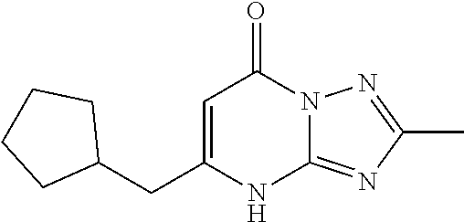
C1(CC2CCCC2)=CC(=O)N2C(=NC(C)=N2)N1
